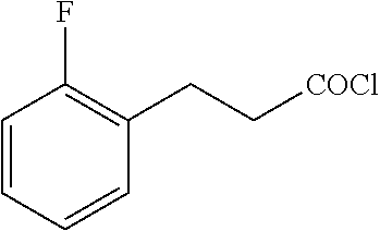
C1=CC=CC(CC[COCl])=C1F
